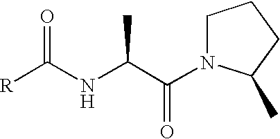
[R]C(NC(C(N1CCCC1C)=O)C)=O
